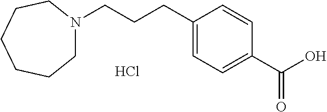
C1N(CCCC2=CC=C(C(=O)O)C=C2)CCCCC1.Cl
